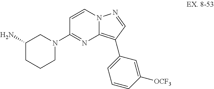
N1(C2=NC3=C(C4=CC=CC([OCF3])=C4)C=NN3C=C2)CC(N)CCC1
